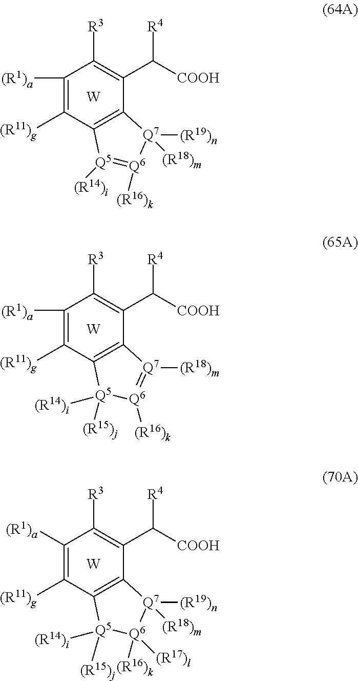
C1([(R1)a])=C([(R11)g])C2=C(C(C([R4])[COOH])=C1[R3])[Q7]([(R19)n])([(R18)m])[Q6]([(R16)k])=[Q5]2[(R14)i].[W].C1([(R1)a])=C([(R11)g])C2=C(C(C([R4])[COOH])=C1[R3])[Q7]([(R18)m])=[Q6]([(R16)k])[Q5]2([(R14)i])[(R15)j].[W].C1([(R1)a])=C([(R11)g])C2=C(C(C([R4])[COOH])=C1[R3])[Q7]([(R19)n])([(R18)m])[Q6]([(R16)k])([(R17)l])[Q5]2([(R14)i])[(R15)j].[W]
